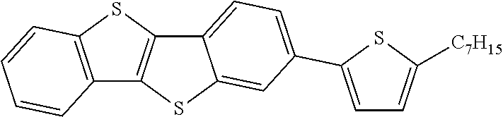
C12=C(SC3=C1SC1=CC(C4=CC=C([C7H15])S4)=CC=C31)C=CC=C2
